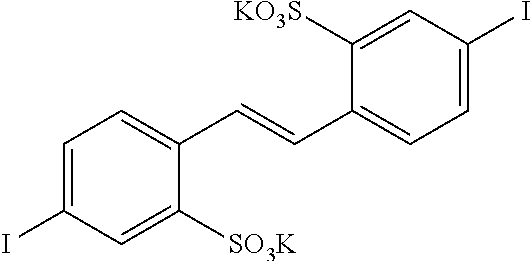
IC1=CC=C(C=CC2=CC=C(I)C=C2[KO3S])C([SO3K])=C1
